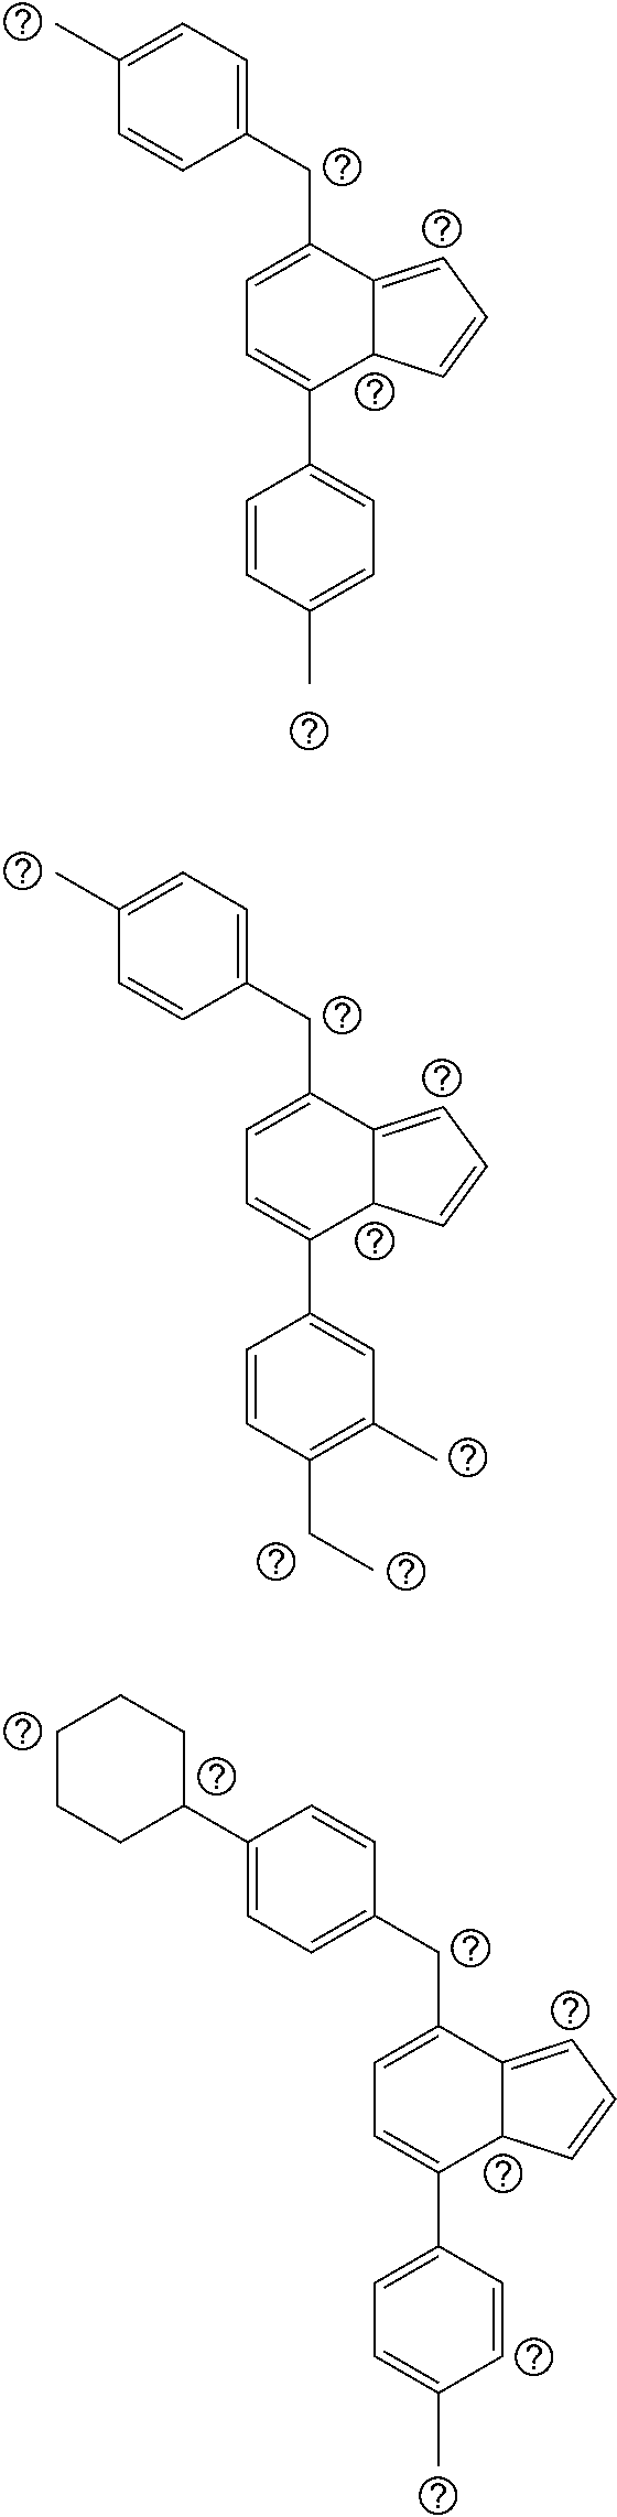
CC1=CC=C(CC2=CC=C(C3=CC=C(C)C=C3)C3C2=CC=C3)C=C1.CC1=CC=C(CC2=CC=C(C3=CC(C)=C(CC)C=C3)C3C2=CC=C3)C=C1.C1(C2=CC=C(CC3=CC=C(C4=CC=C(C)C=C4)C4C3=CC=C4)C=C2)CCCCC1
